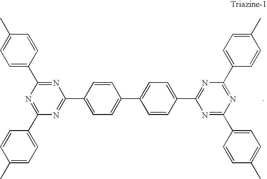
N1=C(C2=CC=C(C)C=C2)N=C(C2=CC=C(C3=CC=C(C4=NC(C5=CC=C(C)C=C5)=NC(C5=CC=C(C)C=C5)=N4)C=C3)C=C2)N=C1C1=CC=C(C)C=C1
